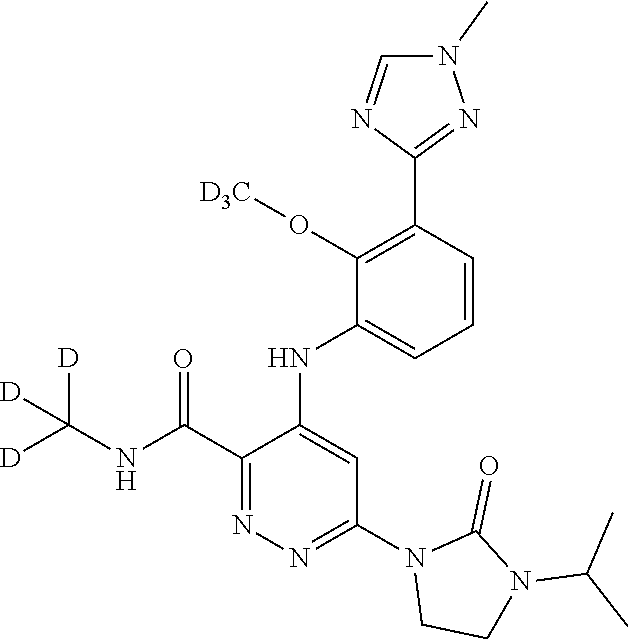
C1=CC(C2=NN(C)C=N2)=C(O[D3C])C(NC2=CC(N3CCN(C(C)C)C3=O)=NN=C2C(NC([D])([D])[D])=O)=C1
